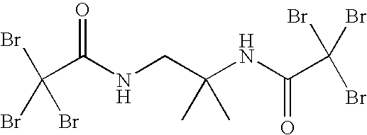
BrC(Br)(Br)C(NCC(NC(C(Br)(Br)Br)=O)(C)C)=O
